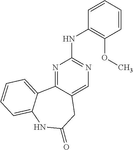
N1=C2C(=CN=C1NC1=C(OC)C=CC=C1)CC(=O)NC1=CC=CC=C21
